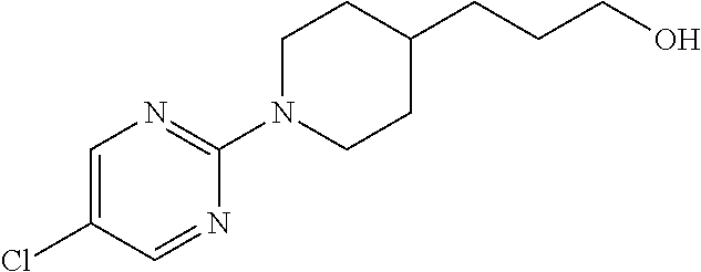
C1=C(Cl)C=NC(N2CCC(CCCO)CC2)=N1
